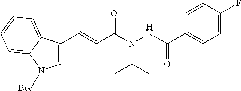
C1=C(F)C=CC(C(NN(C(C=CC2=CN([Boc])C3=CC=CC=C23)=O)C(C)C)=O)=C1
